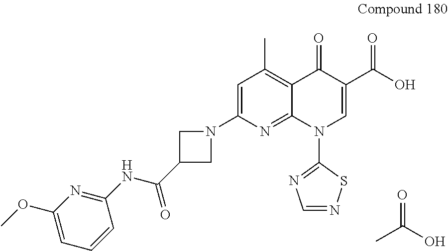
C1(NC(=O)C2CN(C3=CC(C)=C4C(=N3)N(C3=NC=NS3)C=C(C(O)=O)C4=O)C2)=NC(OC)=CC=C1.CC(O)=O
